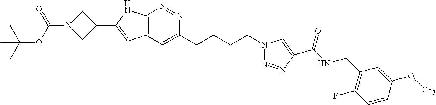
C12=C(C=C(CCCCN3N=NC(C(NCC4=C(F)C=CC(O[CF3])=C4)=O)=C3)N=N1)C=C(C1CN(C(OC(C)(C)C)=O)C1)N2
